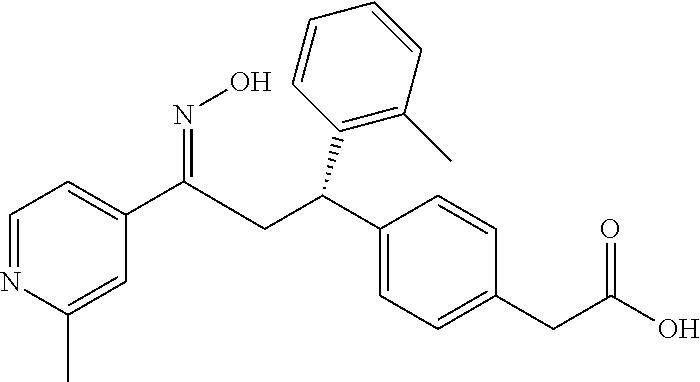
C1=NC(C)=CC(C(CC(C2=CC=C(CC(O)=O)C=C2)C2=C(C)C=CC=C2)=NO)=C1
